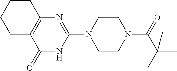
C1(=O)NC(N2CCN(C(C(C)(C)C)=O)CC2)=NC2=C1CCCC2
